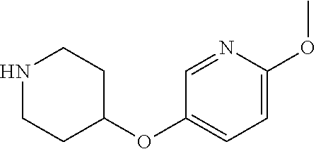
N1CCC(OC2=CC=C(OC)N=C2)CC1
